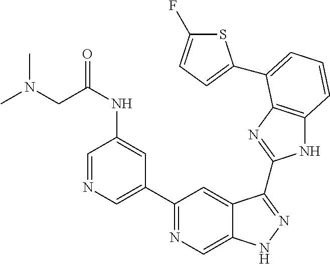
C1(C2=NC=C3C(=C2)C(C2=NC4=C(N2)C=CC=C4C2=CC=C(F)S2)=NN3)=CN=CC(NC(=O)CN(C)C)=C1
